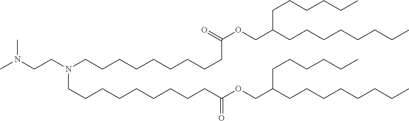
N(CCN(CCCCCCCCCC(=O)OCC(CCCCCC)CCCCCCCC)CCCCCCCCCC(OCC(CCCCCCCC)CCCCCC)=O)(C)C
